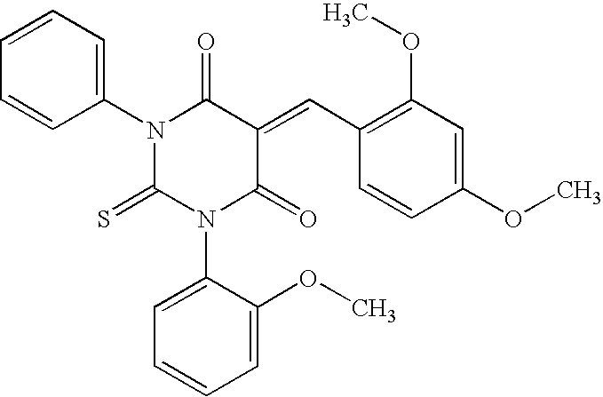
N1(C2=CC=CC=C2)C(=S)N(C2=CC=CC=C2OC)C(=O)C(=CC2=C(OC)C=C(OC)C=C2)C1=O
